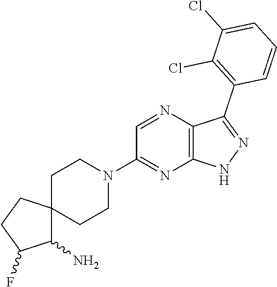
C12=C(N=C(N3CCC4(CC3)C(N)C(F)CC4)C=N1)NN=C2C1=C(Cl)C(Cl)=CC=C1
